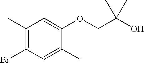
BrC1=C(C)C=C(OCC(O)(C)C)C(C)=C1
